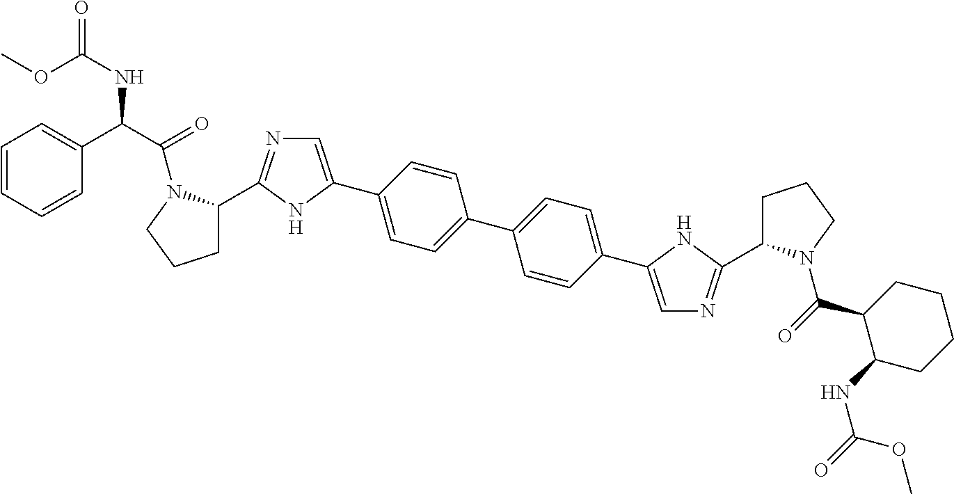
C1=C(C2=CC=C(C3=CC=C(C4=CN=C(C5CCCN5C(=O)C(C5=CC=CC=C5)NC(=O)OC)N4)C=C3)C=C2)NC(C2CCCN2C(=O)C2C(NC(=O)OC)CCCC2)=N1
